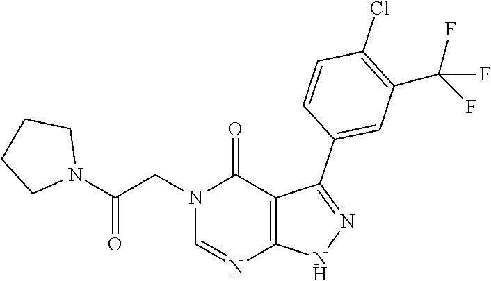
N1(CC(=O)N2CCCC2)C=NC2=C(C1=O)C(C1=CC(C(F)(F)F)=C(Cl)C=C1)=NN2
